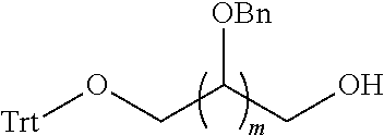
O(CC(CO)[OBn])[Trt]
